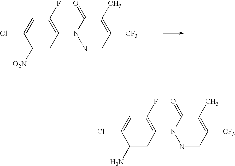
C1([O2N])=CC(N2N=CC([CF3])=C(C)C2=O)=C(F)C=C1Cl.C1(N)=CC(N2N=CC([CF3])=C(C)C2=O)=C(F)C=C1Cl
